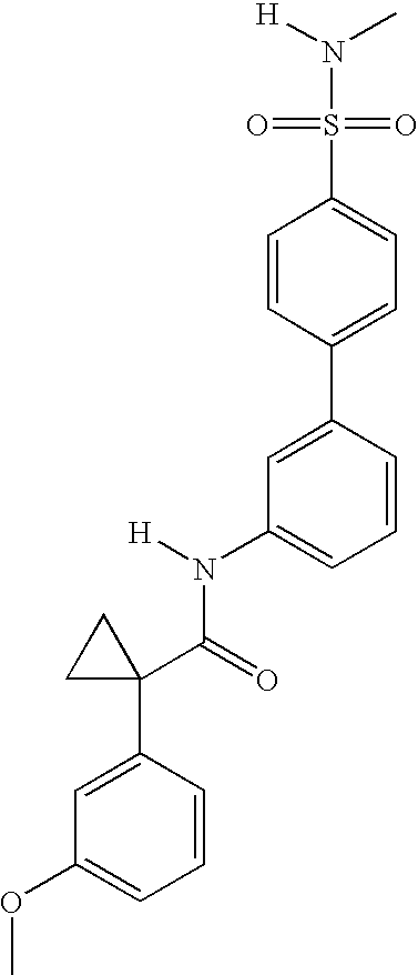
C1=C(C2=CC=C(S(N(C)[H])(=O)=O)C=C2)C=CC=C1N(C(C1(C2=CC(OC)=CC=C2)CC1)=O)[H]
